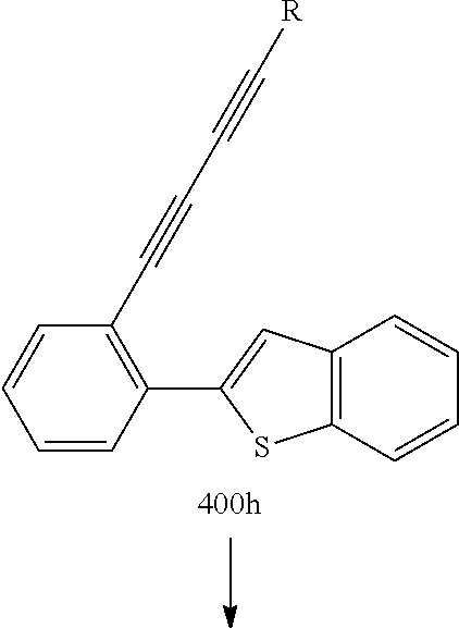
C12=C(C=CC=C1)C=C(C1=C(C#CC#C[R])C=CC=C1)S2
